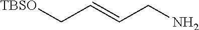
[TBSO]CC=CCN
